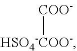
[HSO4-COO-][COO-]
